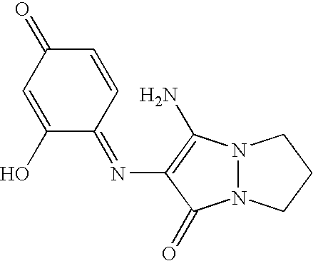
N12N(C(=O)C(N=C3C=CC(=O)C=C3O)=C1N)CCC2
